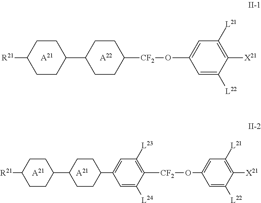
[R21]C1CCC(C2CCC([CF2]OC3=CC([L21])=C([X21])C([L22])=C3)CC2)CC1.[A21].[A22].[A21].[A21].[R21]C1CCC(C2CCC(C3=CC([L23])=C([CF2]OC4=CC([L21])=C([X21])C([L22])=C4)C([L24])=C3)CC2)CC1
